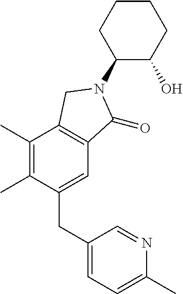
C1(N2C(=O)C3=C(C(C)=C(C)C(CC4=CC=C(C)N=C4)=C3)C2)C(O)CCCC1
